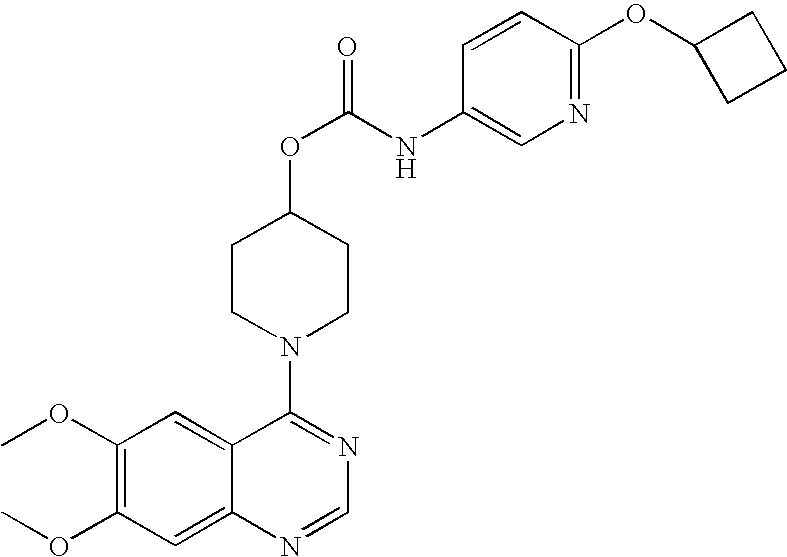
N1(C2=NC=NC3=CC(OC)=C(OC)C=C32)CCC(OC(=O)NC2=CN=C(OC3CCC3)C=C2)CC1
